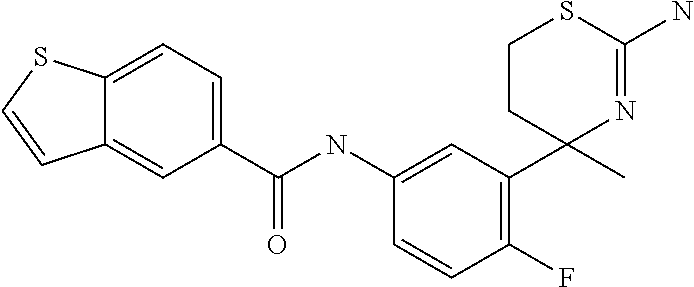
C1(NC(=O)C2=CC=C3C(=C2)C=CS3)=CC(C2(C)N=C(N)SCC2)=C(F)C=C1
